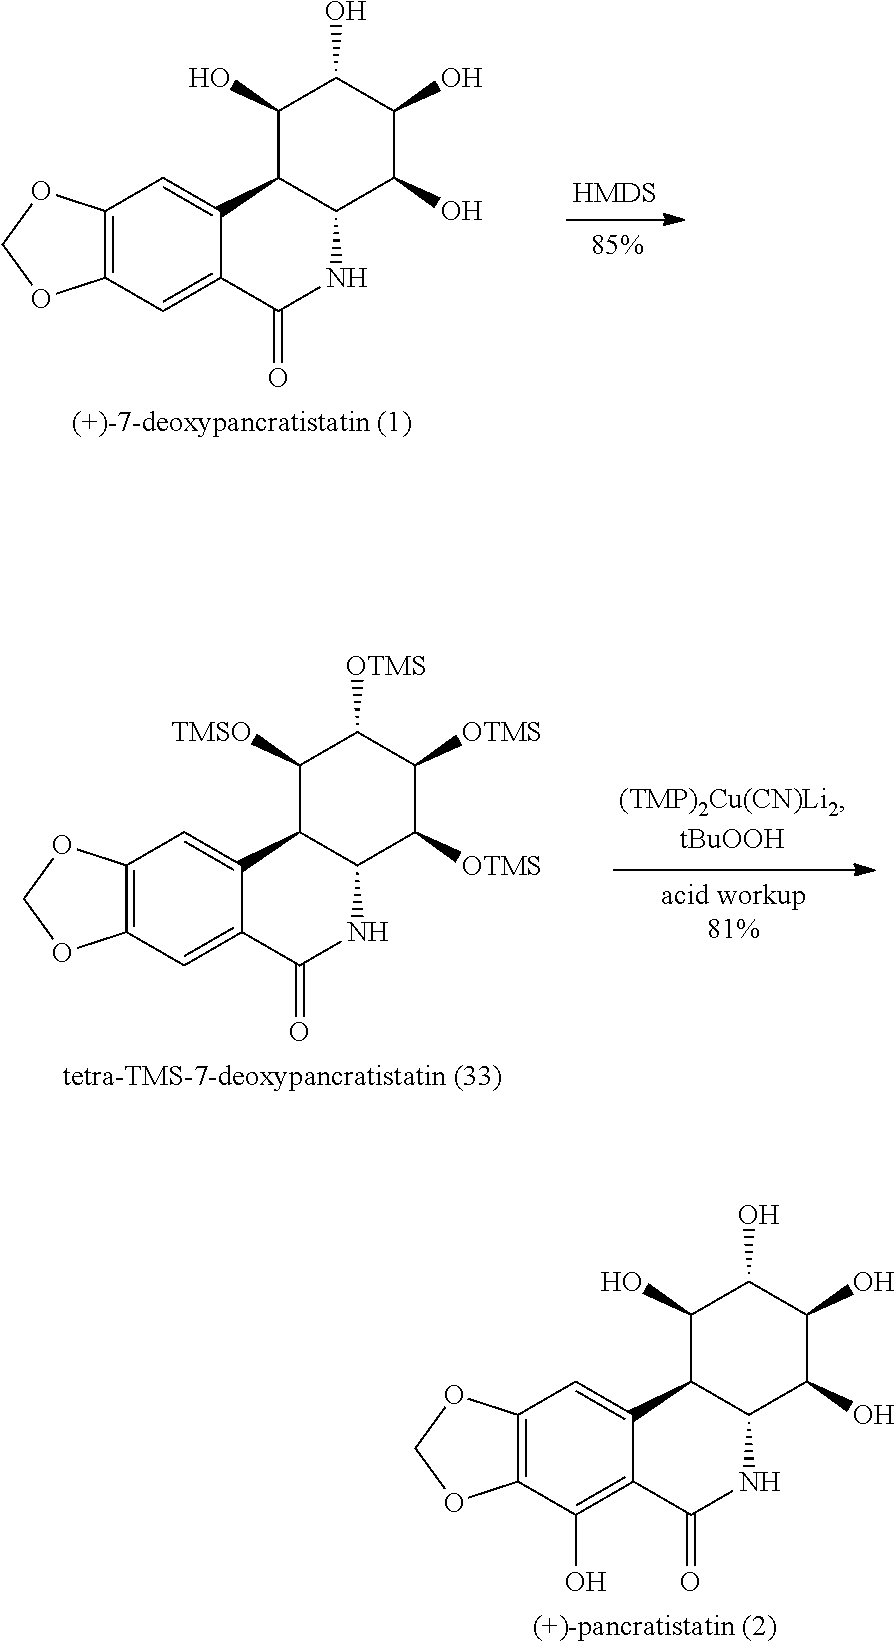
O1COC2=C1C=C1C(=C2O)C(=O)NC2C1C(O)C(O)C(O)C2O.[(+)-pancratistatin (2)].O1COC2=C1C=C1C(=C2)C(=O)NC2C1C(O)C(O)C(O)C2O.[(+)-7-deoxypancratistatin (1)].O1COC2=C1C=C1C(=C2)C(=O)NC2C1C([TMSO])C([OTMS])C([OTMS])C2[OTMS].[tetra-TMS-7-deoxypancratistatin (33)]
